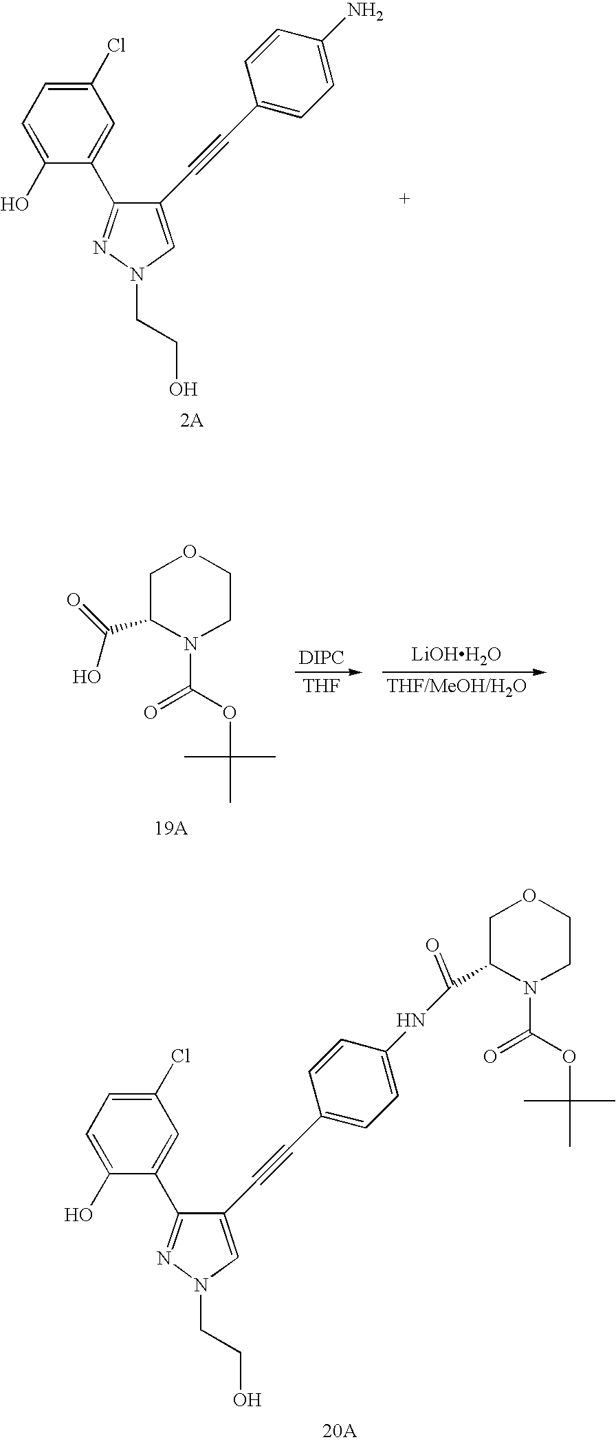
C1(Cl)=CC=C(O)C(C2=NN(CCO)C=C2C#CC2=CC=C(N)C=C2)=C1.C1C(C(=O)O)N(C(OC(C)(C)C)=O)CCO1.[DIPC].[THF].[LiOHH2O].[THF/MeOH/H2O].C1(Cl)=CC=C(O)C(C2=NN(CCO)C=C2C#CC2=CC=C(NC(C3N(C(=O)OC(C)(C)C)CCOC3)=O)C=C2)=C1
